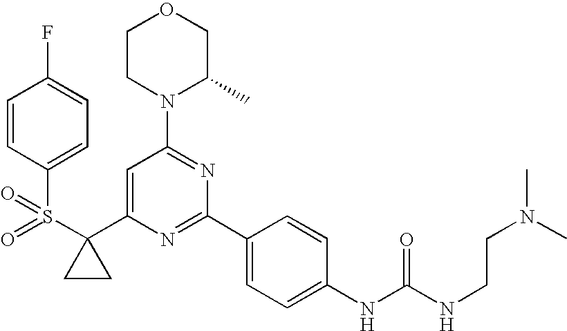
S(C1(C2=CC(N3C(C)COCC3)=NC(C3=CC=C(NC(NCCN(C)C)=O)C=C3)=N2)CC1)(=O)(=O)C1=CC=C(F)C=C1
